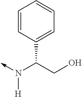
N([H])(C(CO)C1=CC=CC=C1)->C
